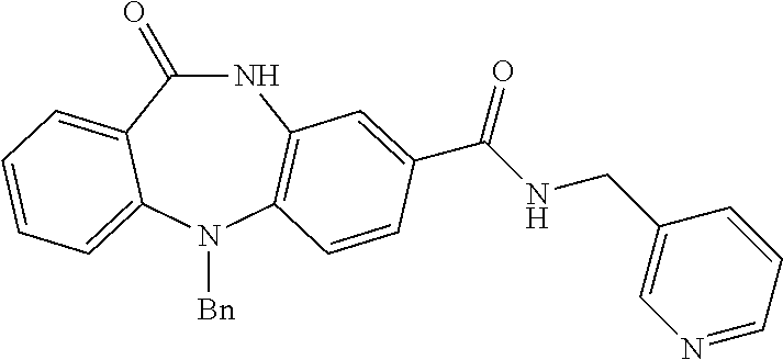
C1(=O)NC2=C(N([Bn])C3=CC=CC=C13)C=CC(C(NCC1=CN=CC=C1)=O)=C2
